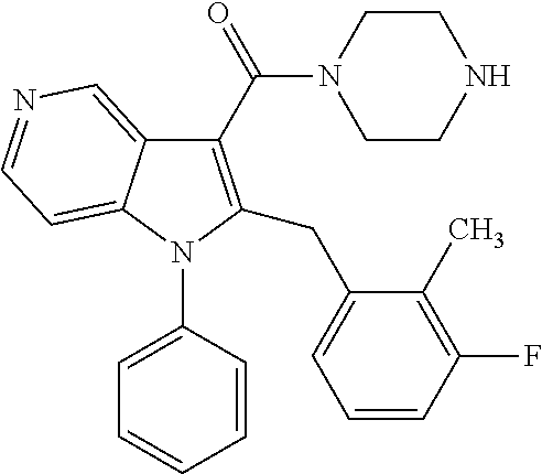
C1(C(N2CCNCC2)=O)=C(CC2=CC=CC(F)=C2C)N(C2=CC=CC=C2)C2=CC=NC=C12
